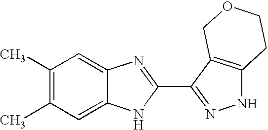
C1(C)=C(C)C=C2C(=C1)N=C(C1=NNC3=C1COCC3)N2
